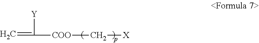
C=C([Y])[COO]C[X]
